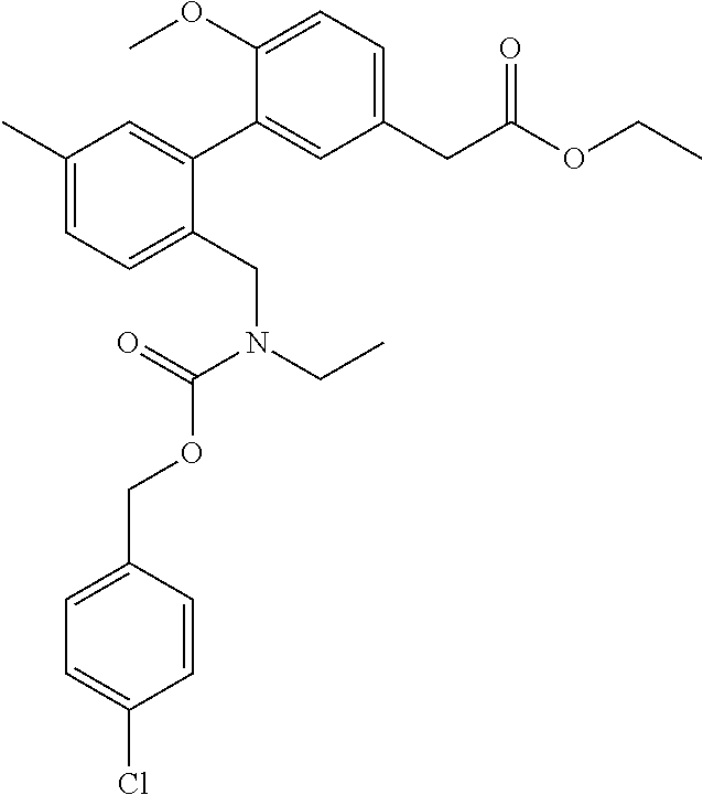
C1(C)=CC=C(CN(CC)C(=O)OCC2=CC=C(Cl)C=C2)C(C2=CC(CC(OCC)=O)=CC=C2OC)=C1
